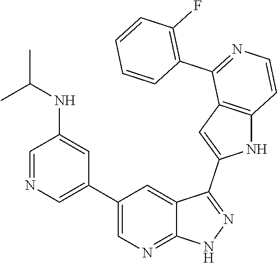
C1(C2=CN=CC(NC(C)C)=C2)=CN=C2C(=C1)C(C1=CC3=C(N1)C=CN=C3C1=C(F)C=CC=C1)=NN2
